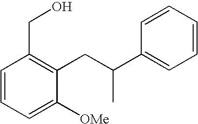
C1=C([OMe])C(CC(C2=CC=CC=C2)C)=C(CO)C=C1
